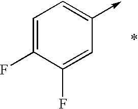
C1=C(F)C(F)=CC(->C)=C1
